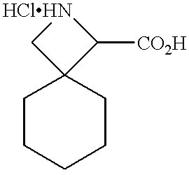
[HClHN]1CC2(C1[CO2H])CCCCC2
